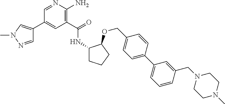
C1(C2=CN(C)N=C2)=CC(C(=O)NC2CCCC2OCC2=CC=C(C3=CC=CC(CN4CCN(C)CC4)=C3)C=C2)=C(N)N=C1
